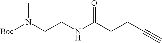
C(CC#C)C(NCCN([Boc])C)=O
